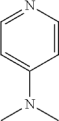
C1=NC=CC(N(C)C)=C1
